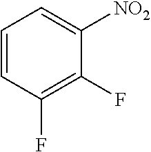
C1=CC(F)=C(F)C([NO2])=C1
